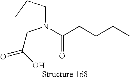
C(O)(=O)CN(CCC)C(CCCC)=O
